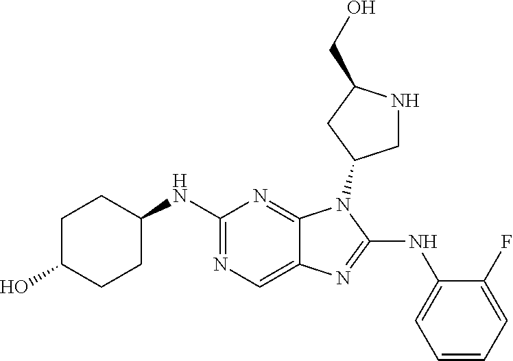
N1=C(NC2CCC(O)CC2)N=C2C(=C1)N=C(NC1=CC=CC=C1F)N2C1CNC(CO)C1
